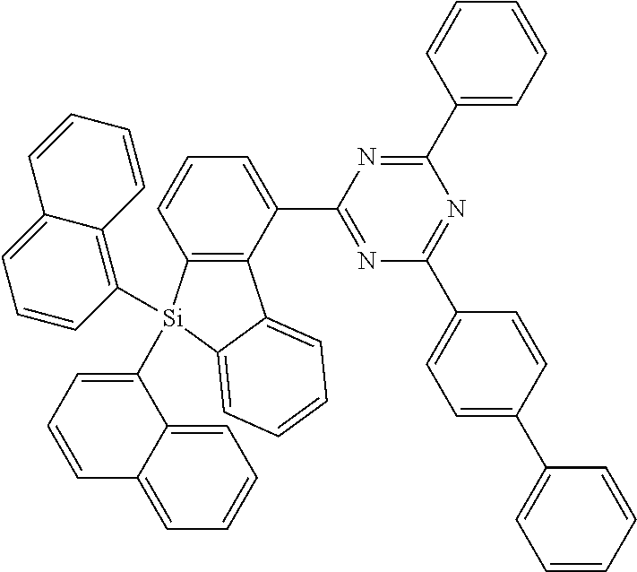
C12=C(C(C3=NC(C4=CC=C(C5=CC=CC=C5)C=C4)=NC(C4=CC=CC=C4)=N3)=CC=C1)C1=CC=CC=C1[Si]2(C1=CC=CC2=CC=CC=C12)C1=C2C(=CC=C1)C=CC=C2
